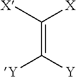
C(=C([Y])[Y])([X])[X]
